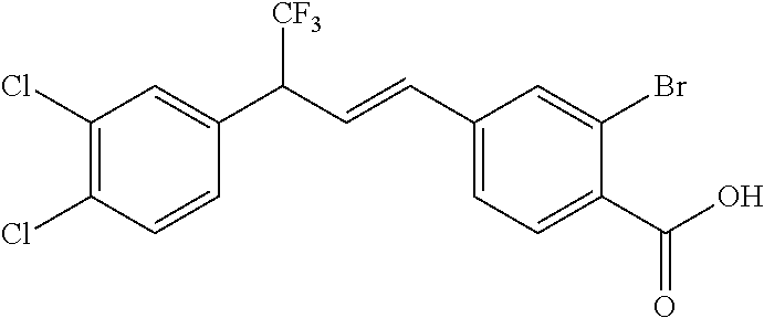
C1(Cl)=C(Cl)C=CC(C(C=CC2=CC=C(C(O)=O)C(Br)=C2)[CF3])=C1
